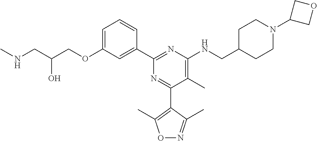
C1=C(OCC(CNC)O)C=C(C2=NC(NCC3CCN(C4COC4)CC3)=C(C)C(C3=C(C)ON=C3C)=N2)C=C1
